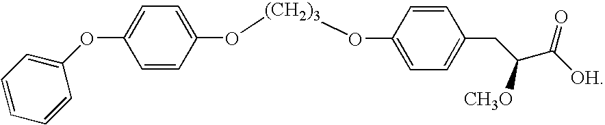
C1=CC(CC([CH3O])C([OH])=O)=CC=C1O[(CH2)3]OC1=CC=C(OC2=CC=CC=C2)C=C1
